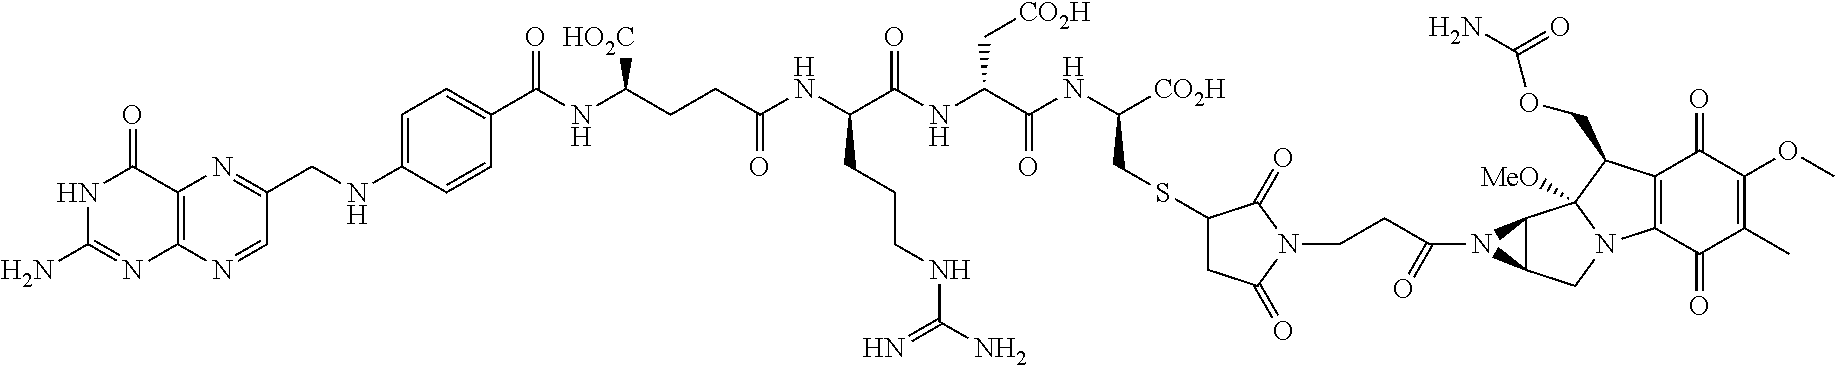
N1C(N)=NC2=C(C1=O)N=C(CNC1=CC=C(C(=O)NC([HO2C])CCC(NC(C(NC(C(NC([CO2H])CSC3CC(=O)N(CCC(N4C5C4C4([MeO])N(C5)C5=C(C4COC(N)=O)C(=O)C(OC)=C(C)C5=O)=O)C3=O)=O)C[CO2H])=O)CCCNC(N)=N)=O)C=C1)C=N2
